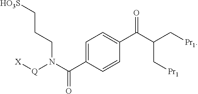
[HO3S]CCCN(C(C1=CC=C(C(C(C[Pr1])C[Pr1])=O)C=C1)=O)[Q][X]
